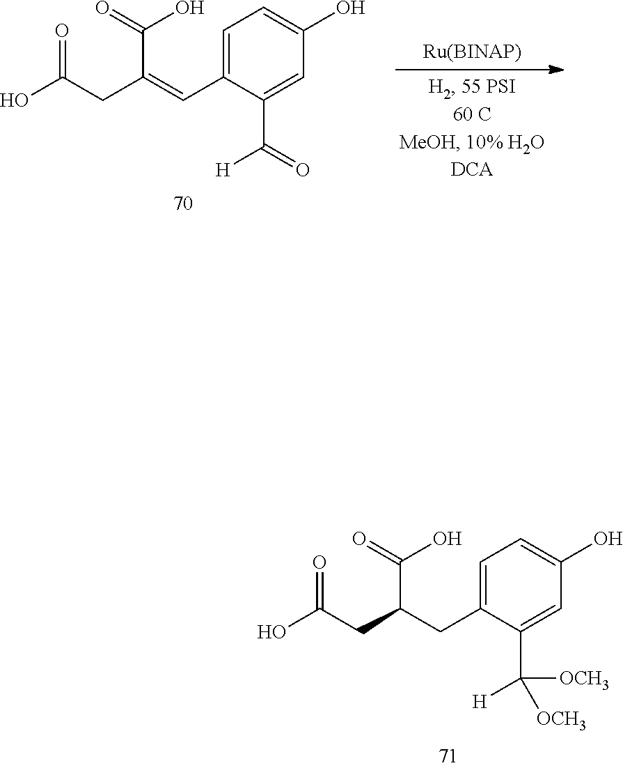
C1=C(CC(CC(=O)O)C(O)=O)C(C([OCH3])([H])[OCH3])=CC(O)=C1.C1=C(C=C(CC(=O)O)C(O)=O)C(C(=O)[H])=CC(O)=C1
